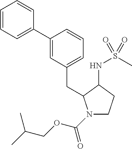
C1(C2=CC(CC3N(C(OCC(C)C)=O)CCC3NS(C)(=O)=O)=CC=C2)=CC=CC=C1
